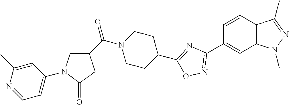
C1=CC2=C(C=C1C1=NOC(C3CCN(C(C4CN(C5=CC=NC(C)=C5)C(=O)C4)=O)CC3)=N1)N(C)N=C2C
